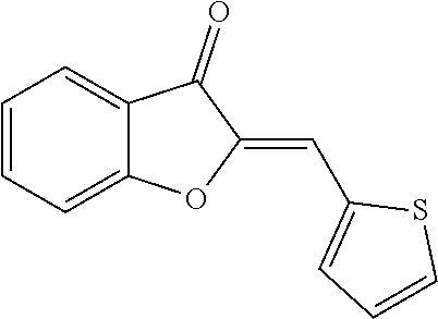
C1=CC=C2C(=C1)C(=O)C(=CC1=CC=CS1)O2
